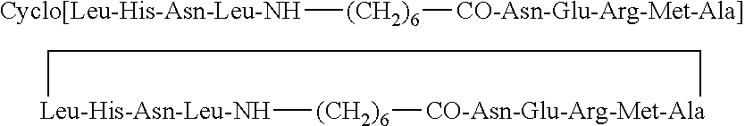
[Leu-His-Asn-Leu-NH]1[(CH2)6][CO-Asn-Glu-Arg-Met-Ala]CC1.[Cyclo[Leu-His-Asn-Leu-NH][(CH2)6][CO-Asn-Glu-Arg-Met-Ala]]
